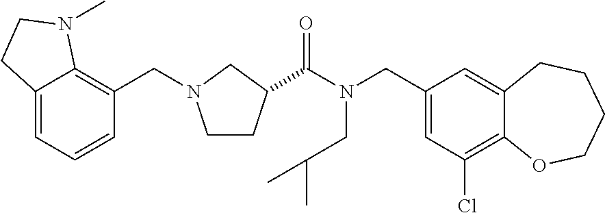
C1(CN(C(=O)C2CCN(CC3=C4C(=CC=C3)CCN4C)C2)CC(C)C)=CC(Cl)=C2C(=C1)CCCCO2
